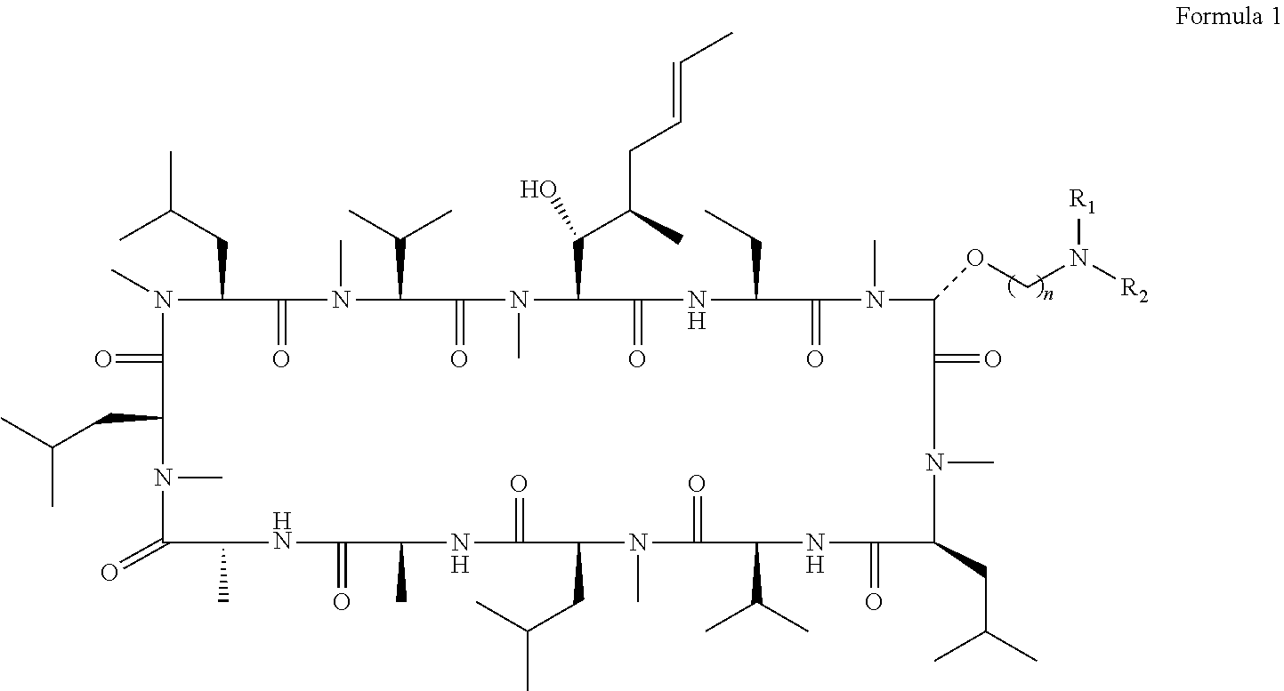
CC(C)CC1C(=O)N(C)C(CC(C)C)C(=O)N(C)C(C(C)C)C(=O)N(C)C(C(C(CC=CC)C)O)C(=O)NC(CC)C(=O)N(C)C(OCN([R2])[R1])C(=O)N(C)C(CC(C)C)C(=O)NC(C(C)C)C(=O)N(C)C(CC(C)C)C(=O)NC(C)C(=O)NC(C)C(=O)N1C
